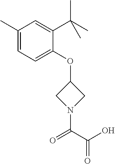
C1(C)=CC=C(OC2CN(C(C(O)=O)=O)C2)C(C(C)(C)C)=C1
